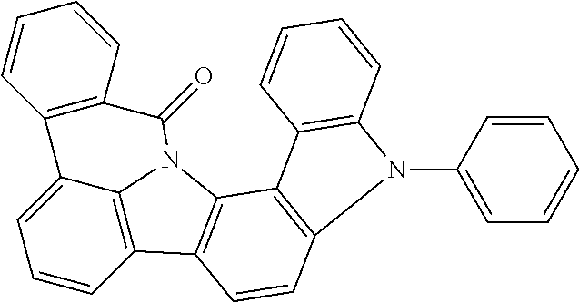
C1=CC2=C3C(=C1)C1=C(C=CC=C1)C(=O)N3C1=C2C=CC2=C1C1=C(C=CC=C1)N2C1=CC=CC=C1
